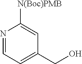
N1=CC=C(CO)C=C1[N(Boc)PMB]
